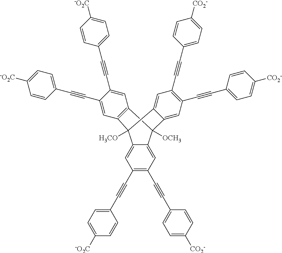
C1=C2C(=CC(C#CC3=CC=C([-O2C])C=C3)=C1C#CC1=CC=C([CO2-])C=C1)C1([H3CO])C3=CC(C#CC4=CC=C([CO2-])C=C4)=C(C#CC4=CC=C([CO2-])C=C4)C=C3C2([OCH3])C2=C1C=C(C#CC1=CC=C([-O2C])C=C1)C(C#CC1=CC=C([-O2C])C=C1)=C2
